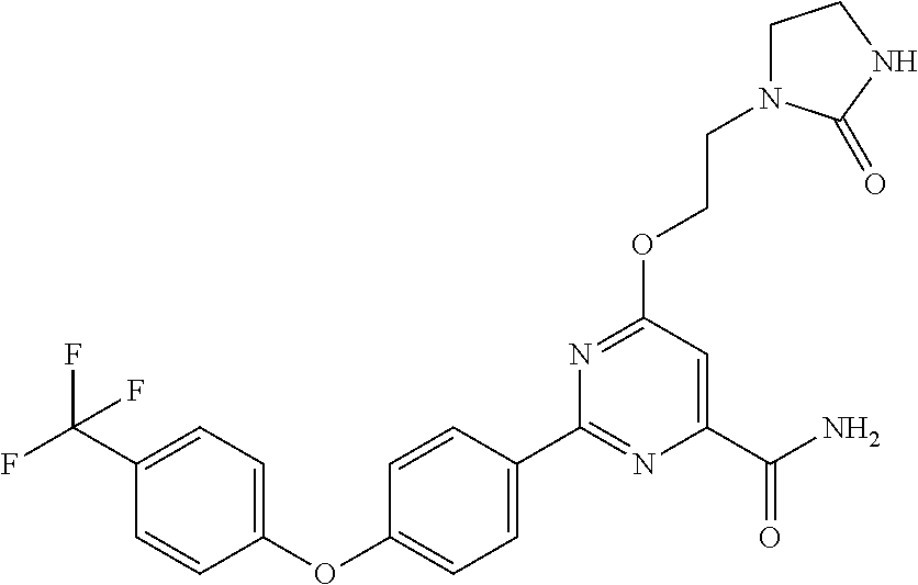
C1=CC(C2=NC(C(N)=O)=CC(OCCN3CCNC3=O)=N2)=CC=C1OC1=CC=C(C(F)(F)F)C=C1
